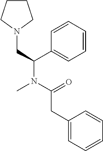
C1CCN(CC(N(C(=O)CC2=CC=CC=C2)C)C2=CC=CC=C2)C1
